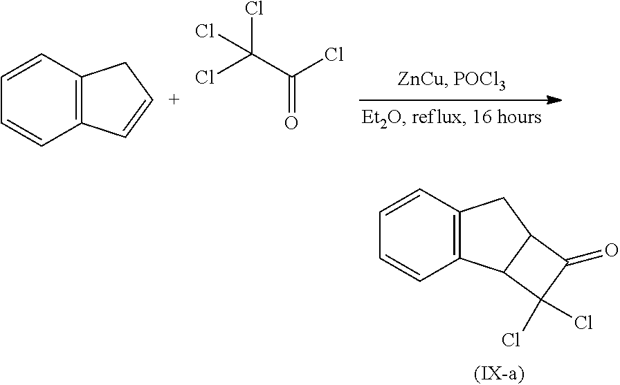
C12=C(C=[C+]C1)C=CC=C2.C(=O)(C(Cl)(Cl)Cl)Cl.C12=C(C3C(C1)C(=O)C3(Cl)Cl)C=CC=C2
